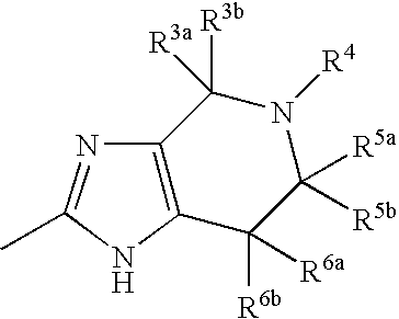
N1=C(C)NC2=C1C([R3a])([R3b])N([R4])C([R5a])([R5b])C2([R6b])[R6a]
